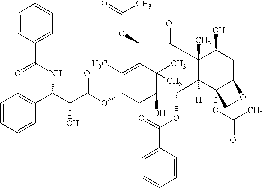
C1=CC(C(NC(C(C(OC2CC3(O)C(C)(C)C(=C2C)C(OC(=O)C)C(=O)C2(C)C([H])(C3OC(C3=CC=CC=C3)=O)C3(OC(=O)C)C(CC2O)OC3)=O)O)C2=CC=CC=C2)=O)=CC=C1
